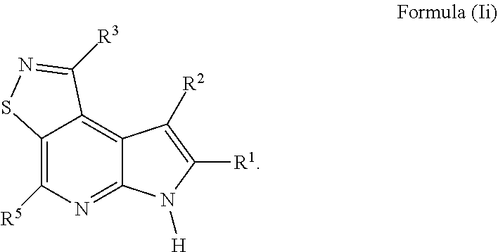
C12=C([R5])N=C3C(=C1C([R3])=NS2)C([R2])=C([R1])N3[H]
